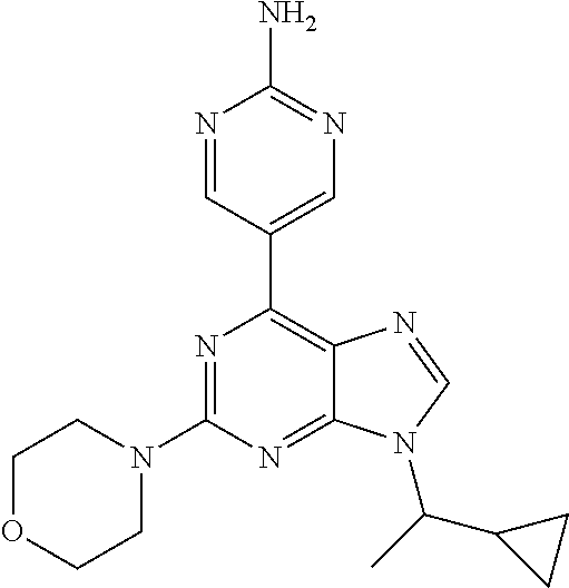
N1=CC(C2=C3C(=NC(N4CCOCC4)=N2)N(C(C)C2CC2)C=N3)=CN=C1N
